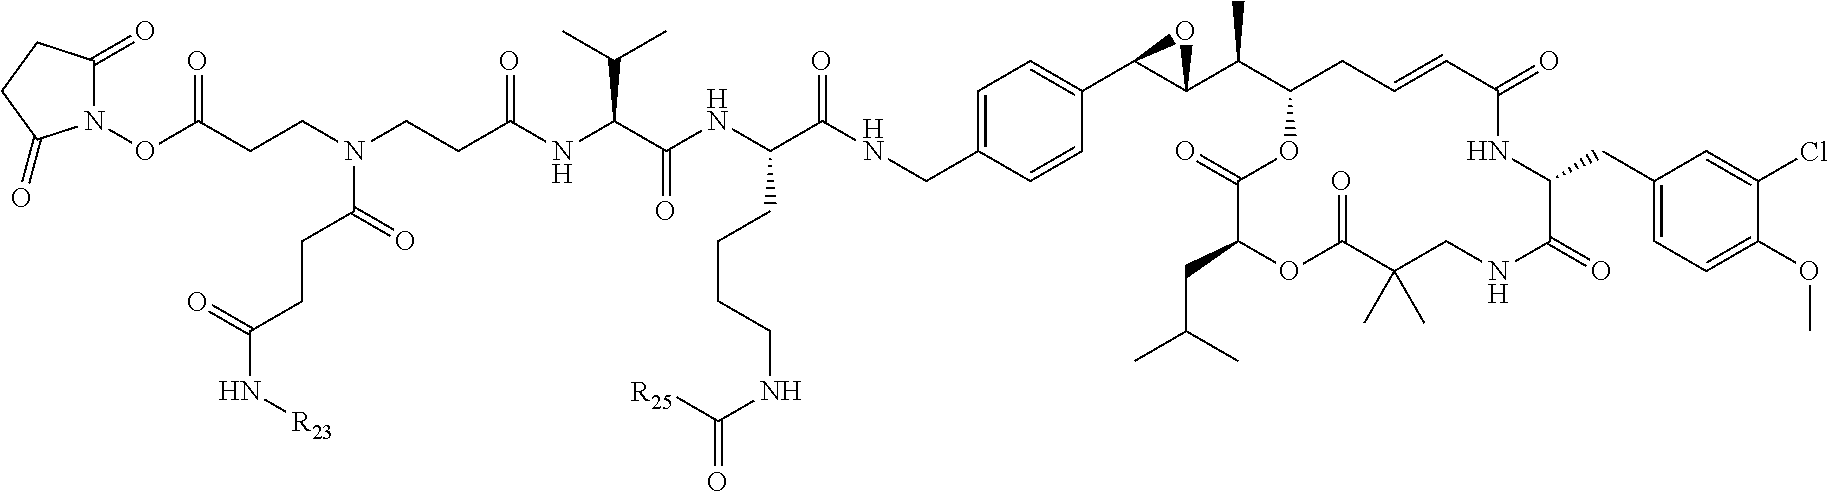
C1=C(CNC(=O)C(NC(C(C(C)C)NC(CCN(CCC(ON2C(=O)CCC2=O)=O)C(CCC(N[R23])=O)=O)=O)=O)CCCCNC(=O)[R25])C=CC(C2C(C(C3CC=CC(=O)NC(CC4=CC=C(OC)C(Cl)=C4)C(=O)NCC(C)(C)C(=O)OC(CC(C)C)C(=O)O3)C)O2)=C1
